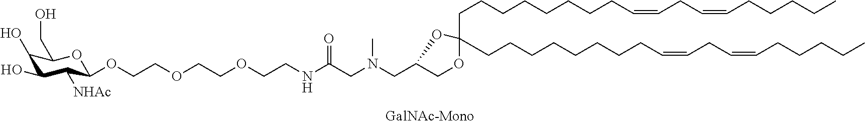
C1(O)C(O)C([NHAc])C(OCCOCCOCCNC(CN(CC2OC(CCCCCCCCC=CCC=CCCCCC)(CCCCCCCCC=CCC=CCCCCC)OC2)C)=O)OC1CO
